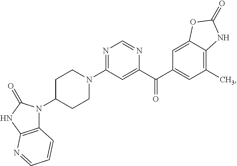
N1=C(N2CCC(N3C4=C(NC3=O)N=CC=C4)CC2)C=C(C(C2=CC(C)=C3C(=C2)OC(=O)N3)=O)N=C1
